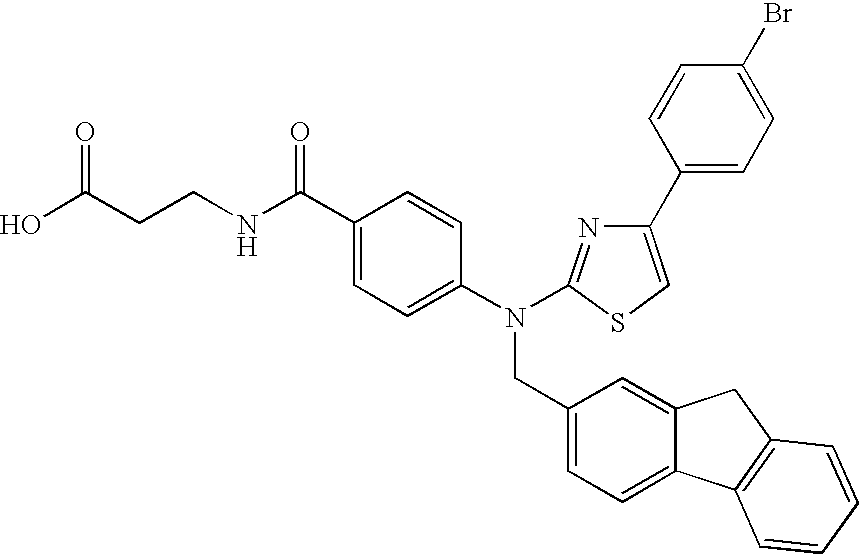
OC(CCNC(C1=CC=C(N(CC2=CC=C3C(=C2)CC2=C3C=CC=C2)C2=NC(C3=CC=C(Br)C=C3)=CS2)C=C1)=O)=O
